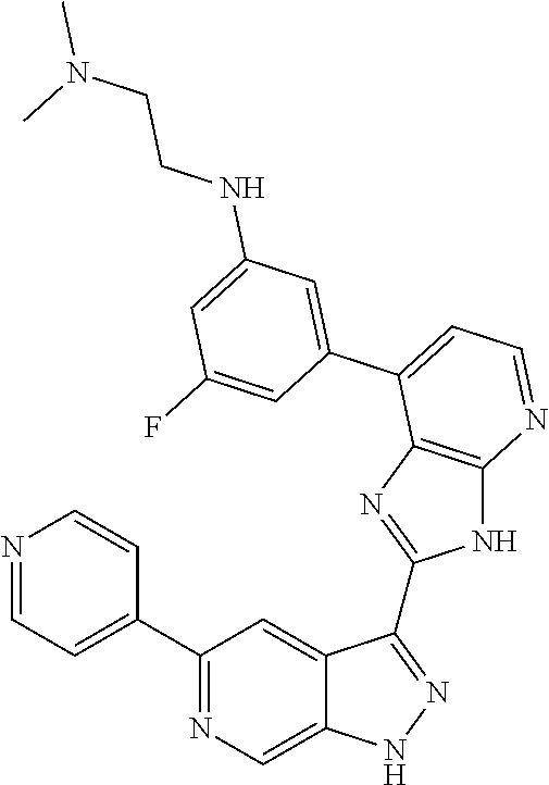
C1(C2=NC=C3C(=C2)C(C2=NC4=C(N2)N=CC=C4C2=CC(NCCN(C)C)=CC(F)=C2)=NN3)=CC=NC=C1
